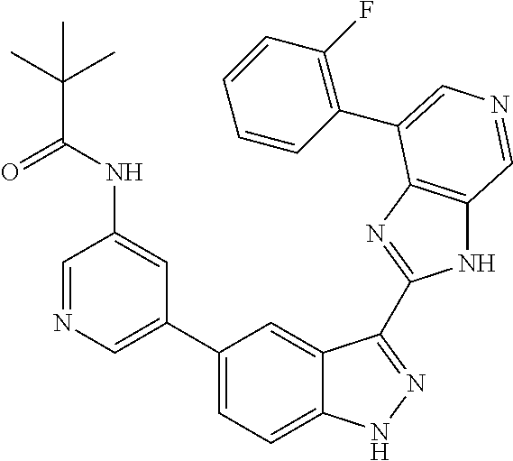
C1(C2=CN=CC(NC(C(C)(C)C)=O)=C2)=CC=C2C(=C1)C(C1=NC3=C(N1)C=NC=C3C1=C(F)C=CC=C1)=NN2
